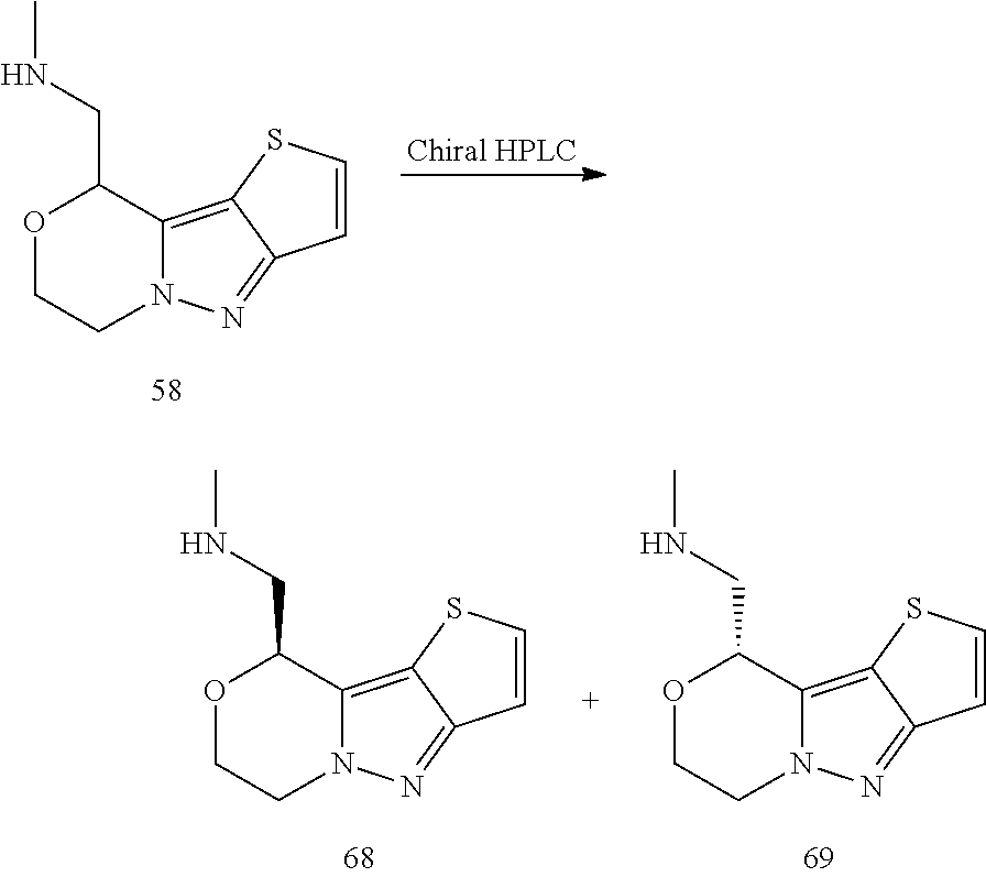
N12C(=C3C(=N1)C=CS3)C(CNC)OCC2.N12C(=C3C(=N1)C=CS3)C(CNC)OCC2.N12C(=C3C(=N1)C=CS3)C(CNC)OCC2
